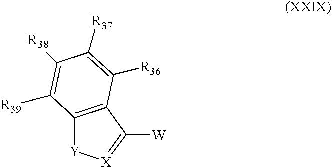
C12=C(C([W])=[X][Y]1)C([R36])=C([R37])C([R38])=C2[R39]
